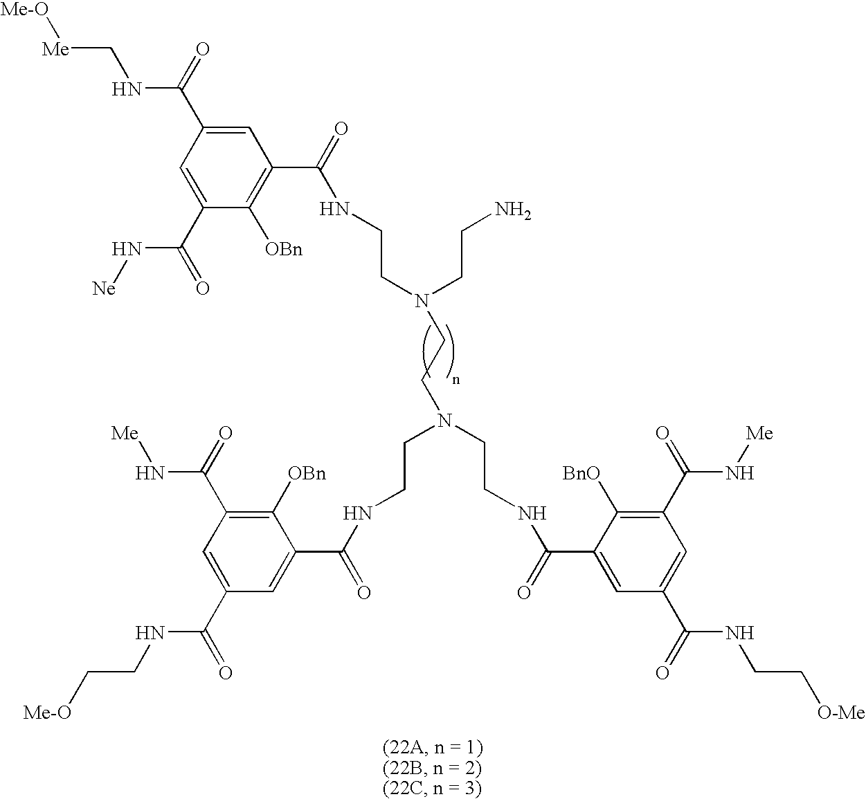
C1=C(C(NC[Me][Me-O])=O)C=C(C(N[Ne])=O)C([OBn])=C1C(NCCN(CCN)CCN(CCNC(C1=CC(C(=O)NCC[Me-O])=CC(C(=O)N[Me])=C1[OBn])=O)CCNC(C1=CC(C(=O)NCC[O-Me])=CC(C(=O)N[Me])=C1[BnO])=O)=O
